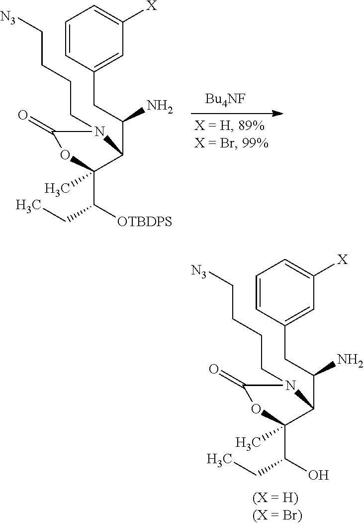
C(C1N(CCCC[N3])C(=O)OC1(C(CC)O)C)(CC1=CC([X])=CC=C1)N.C(C1N(CCCC[N3])C(=O)OC1(C(CC)[OTBDPS])C)(CC1=CC([X])=CC=C1)N
